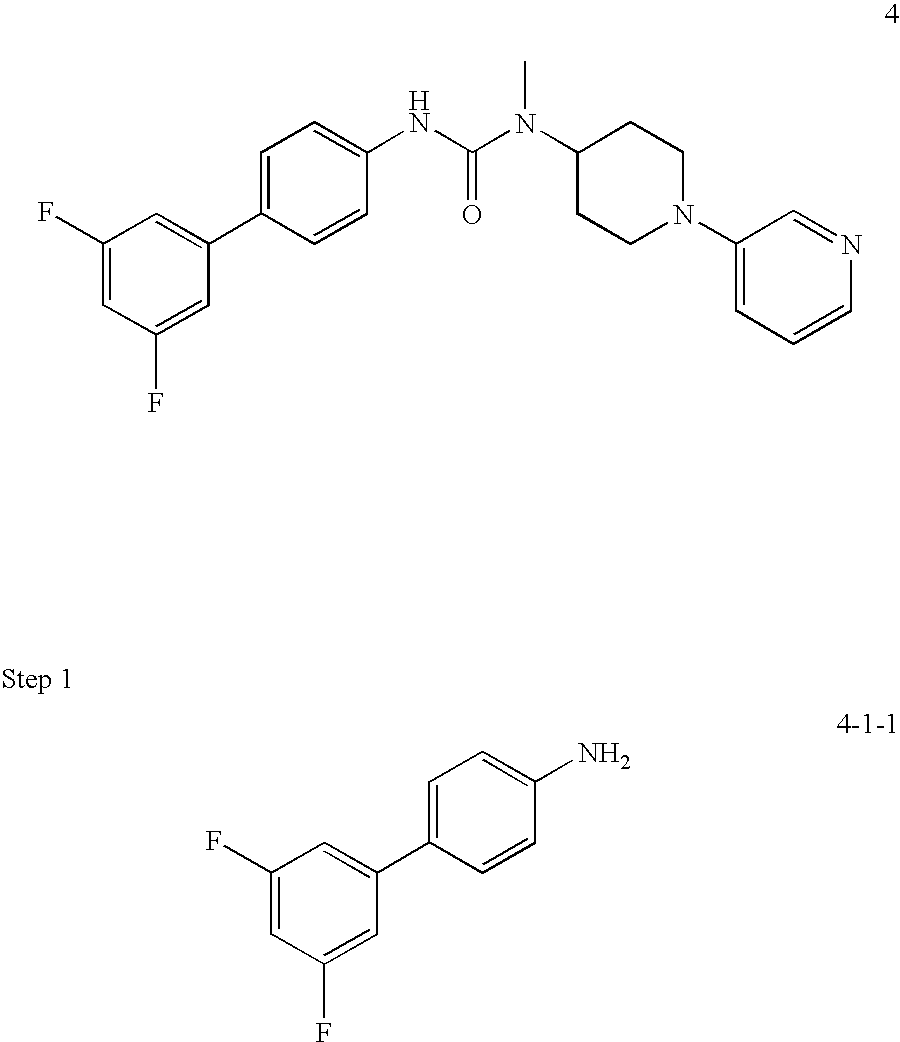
C1=C(F)C=C(C2=CC=C(N)C=C2)C=C1F.C1=C(F)C=C(C2=CC=C(NC(=O)N(C)C3CCN(C4=CC=CN=C4)CC3)C=C2)C=C1F
